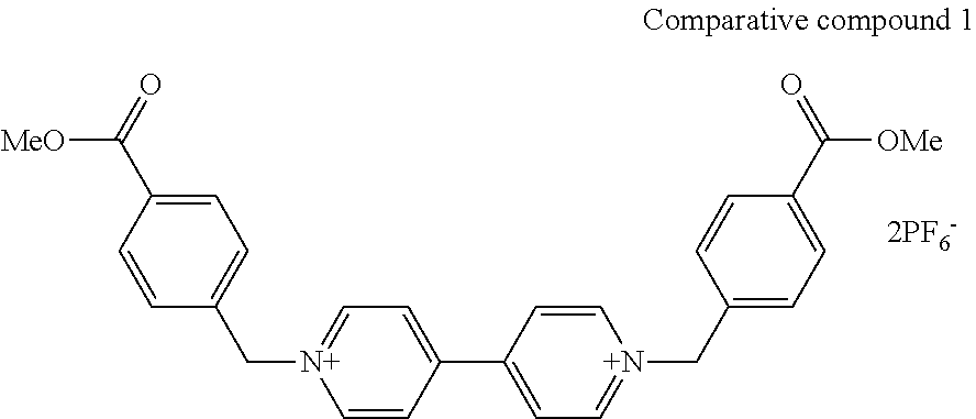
C1=CC(C2=CC=[N+](CC3=CC=C(C(=O)[OMe])C=C3)C=C2)=CC=[N+]1CC1=CC=C(C(=O)[MeO])C=C1
